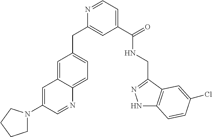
C1=C2C(=CC=C1CC1=CC(C(=O)NCC3=NNC4=C3C=C(Cl)C=C4)=CC=N1)N=CC(N1CCCC1)=C2
